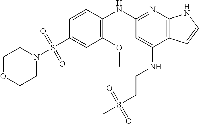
C1(S(=O)(=O)N2CCOCC2)=CC(OC)=C(NC2=NC3=C(C(NCCS(C)(=O)=O)=C2)C=CN3)C=C1
